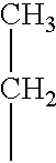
CCC
